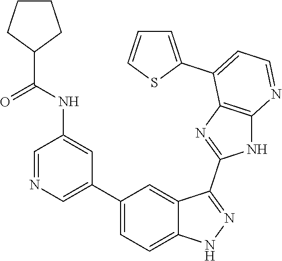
C1=NC=C(C2=CC=C3C(=C2)C(C2=NC4=C(N2)N=CC=C4C2=CC=CS2)=NN3)C=C1NC(=O)C1CCCC1
